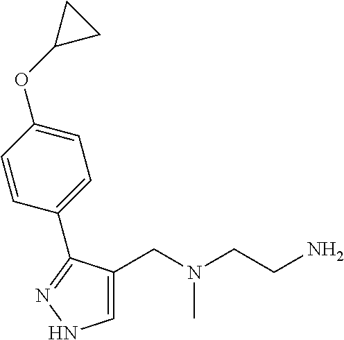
C1=C(CN(CCN)C)C(C2=CC=C(OC3CC3)C=C2)=NN1
